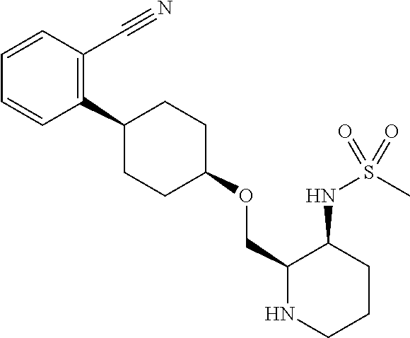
C1(COC2CCC(C3=C(C#N)C=CC=C3)CC2)NCCCC1NS(C)(=O)=O
